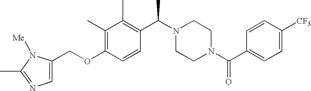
C(OC1=C(C)C(C)=C(C(N2CCN(C(C3=CC=C([CF3])C=C3)=O)CC2)C)C=C1)C1=CN=C(C)N1[Me]
